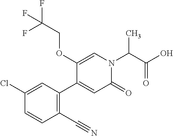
C1=C(C2=C(C#N)C=CC(Cl)=C2)C(OCC(F)(F)F)=CN(C(C(O)=O)C)C1=O
